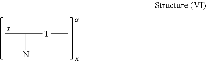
CC(N)[T]C
